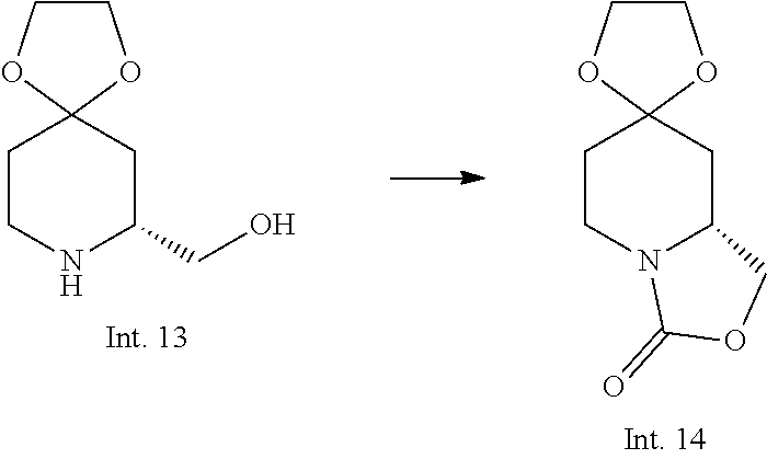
C1CNC(CO)CC12OCCO2.C1CN2C(CC13OCCO3)COC2=O
